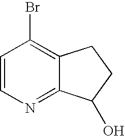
C1=CN=C2C(=C1Br)CCC2O
